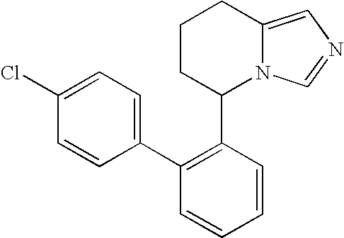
C1CC(C2=C(C3=CC=C(Cl)C=C3)C=CC=C2)N2C(=CN=C2)C1
